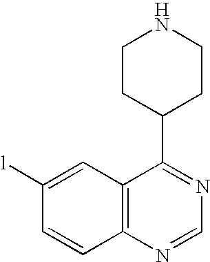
C1C(C2=NC=NC3=C2C=C([l])C=C3)CCNC1
